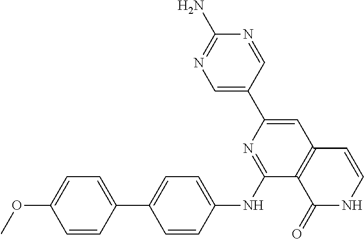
N1=CC(C2=CC3=C(C(NC4=CC=C(C5=CC=C(OC)C=C5)C=C4)=N2)C(=O)NC=C3)=CN=C1N
